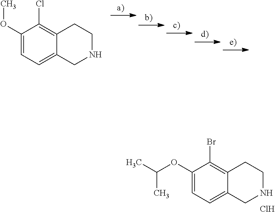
C1(OC(C)C)=CC=C2C(=C1Br)CCNC2.Cl.C1(OC)=CC=C2C(=C1Cl)CCNC2
